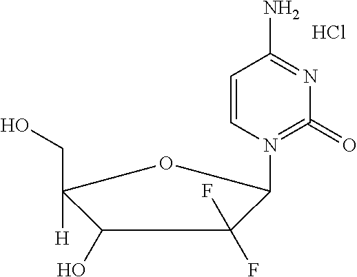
C1(O)C([H])(CO)OC(N2=C(=O)N=C(N)C=C2)C1(F)F.Cl
